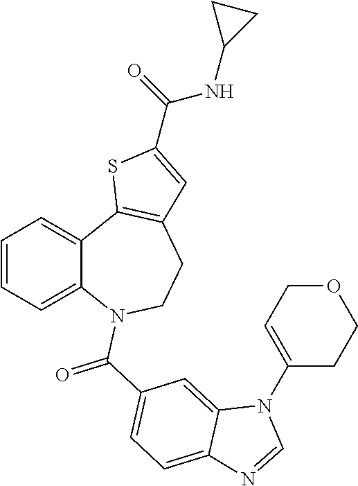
C1=CC=C2C(=C1)C1=C(CCN2C(C2=CC=C3C(=C2)N(C2=CCOCC2)C=N3)=O)C=C(C(=O)NC2CC2)S1
